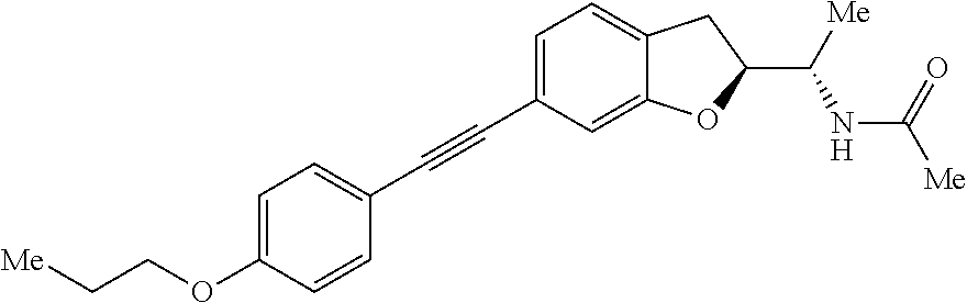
C(OC1=CC=C(C#CC2=CC=C3C(=C2)OC(C([Me])NC(=O)[Me])C3)C=C1)C[Me]
